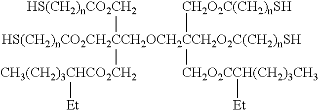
[HS(CH2)nCO2CH2CCH2OCH2CCH2O2C(CH2)nSH]([HS(CH2)nCO2CH2])([CH3(CH2)3CHCO2CH2][Et])([CH2O2C(CH2)nSH])[CH2O2CCH(CH2)3CH3][Et]
